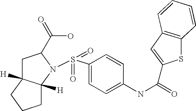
C1C2([H])C([H])(N(S(=O)(=O)C3=CC=C(NC(=O)C4=CC5=C(S4)C=CC=C5)C=C3)C1C(=O)O)CCC2
